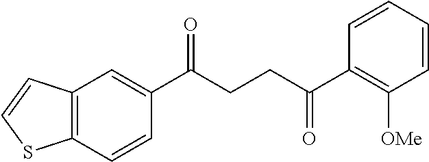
C12=C(C=CC(C(CCC(C3=C([OMe])C=CC=C3)=O)=O)=C1)SC=C2
